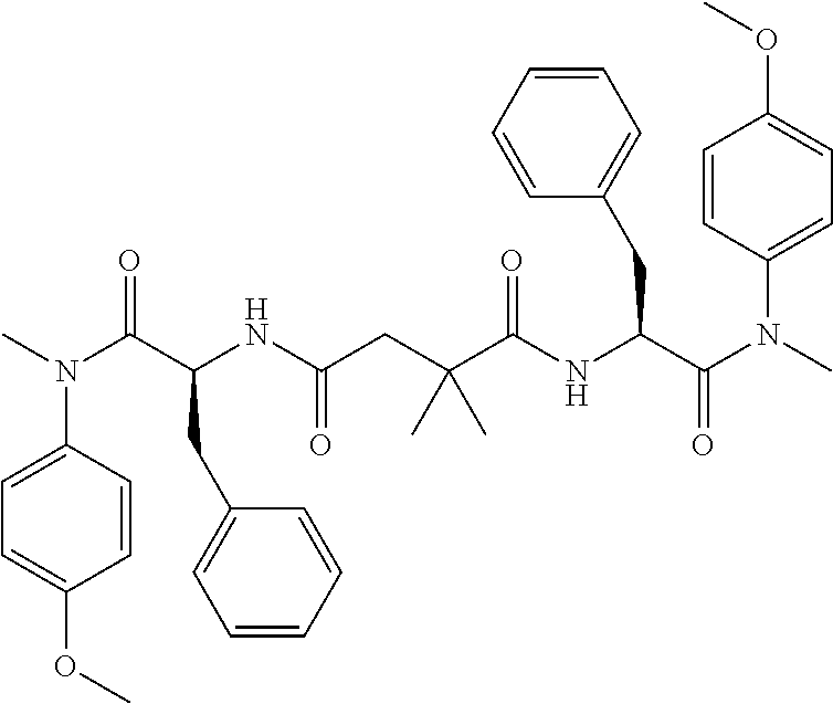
C(C(NC(CC(C(NC(C(N(C)C1=CC=C(OC)C=C1)=O)CC1=CC=CC=C1)=O)(C)C)=O)CC1=CC=CC=C1)(N(C)C1=CC=C(OC)C=C1)=O
